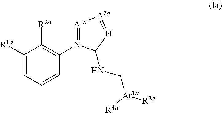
C1([R1a])=CC=CC(N2=[A1a][A2a]=NC2NC[Ar1a]([R3a])[R4a])=C1[R2a]
